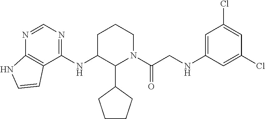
N(C1C(C2CCCC2)N(C(CNC2=CC(Cl)=CC(Cl)=C2)=O)CCC1)C1=NC=NC2=C1C=CN2
